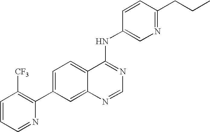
C1=CC=NC(C2=CC=C3C(=C2)N=CN=C3NC2=CN=C(CCC)C=C2)=C1[CF3]
